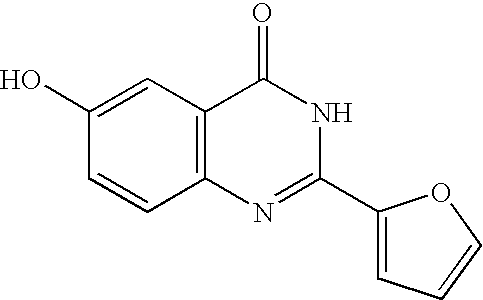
C1(O)=CC2=C(C=C1)N=C(C1=CC=CO1)NC2=O
